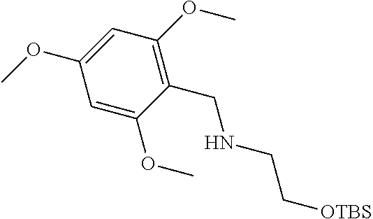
C1(CNCC[OTBS])=C(OC)C=C(OC)C=C1OC
